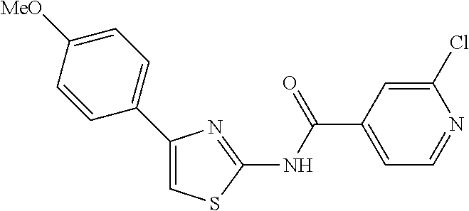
C1(Cl)=CC(C(NC2=NC(C3=CC=C([MeO])C=C3)=CS2)=O)=CC=N1
